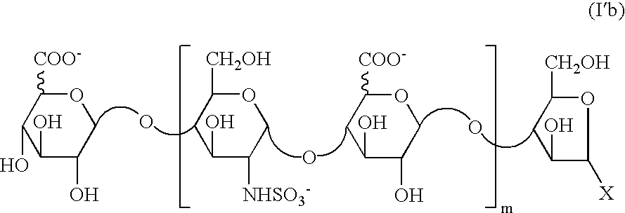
C1([CH2OH])CC(O)C([NHSO3-])CO1.O.O.C1([COO-])CC(O)C(O)CO1.O.C1([CH2OH])CC(O)C([X])O1.C1([COO-])C(O)C(O)C(O)CO1
